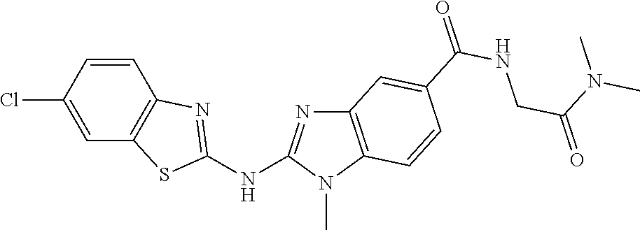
ClC1=CC2=C(C=C1)N=C(NC1=NC3=C(N1C)C=CC(C(NCC(=O)N(C)C)=O)=C3)S2
